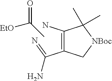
C1(C(=N)N)=C(N)C(C)(C)[NBoc]C1.[EtO]C(=O)C
